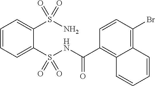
C1=CC=C(S(NC(C2=C3C(=C(Br)C=C2)C=CC=C3)=O)(=O)=O)C(S(N)(=O)=O)=C1
